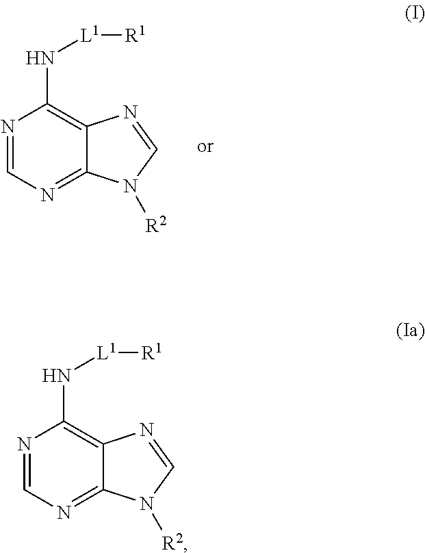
N1=CN=C2C(=C1N[L1][R1])N=CN2[R2].N1=CN=C2C(=C1N[L1][R1])N=CN2[R2]
